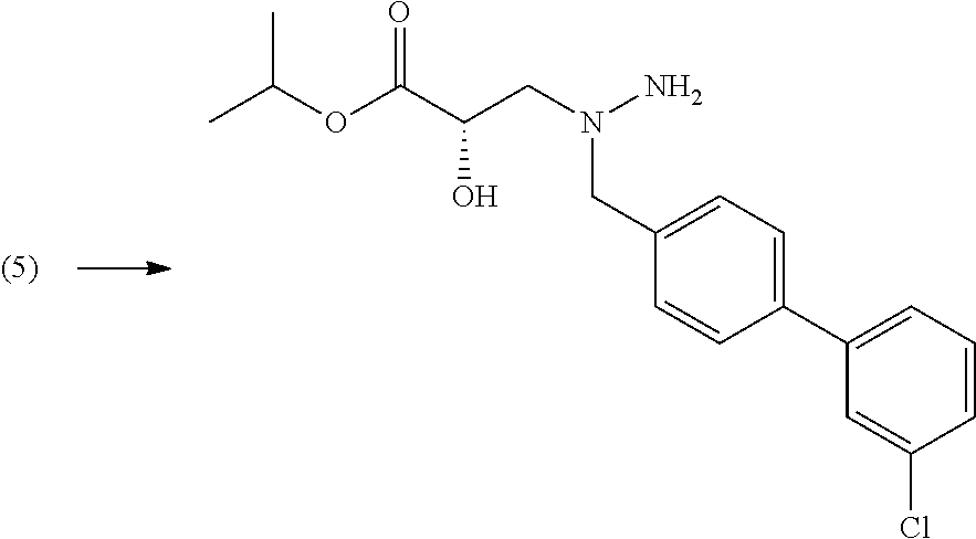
C1=C(Cl)C=CC=C1C1=CC=C(CN(CC(C(OC(C)C)=O)O)N)C=C1
